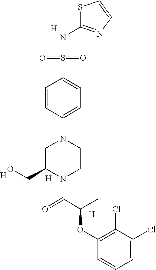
S1C(NS(=O)(=O)C2=CC=C(N3CC(CO)N(C(=O)C(OC4=C(Cl)C(Cl)=CC=C4)C)CC3)C=C2)=NC=C1.[H].[H].[H].[H]
